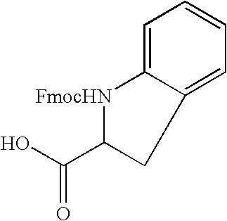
OC(C1CC2=CC=CC=C2[FmocHN]1)=O
